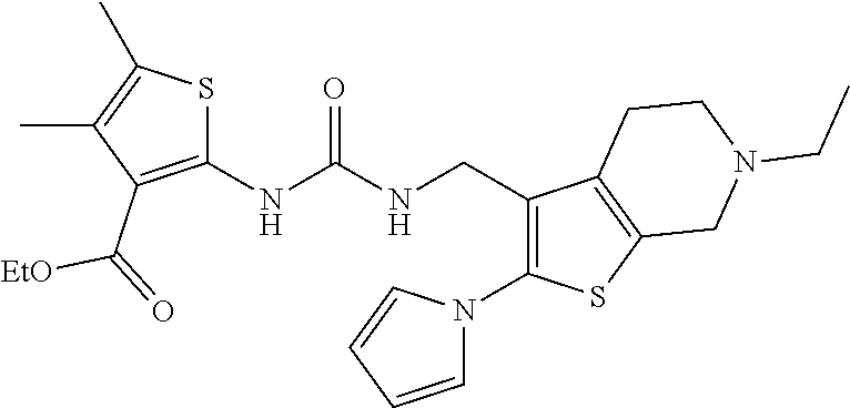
C1(CNC(NC2=C(C(=O)[EtO])C(C)=C(C)S2)=O)=C(N2C=CC=C2)SC2=C1CCN(CC)C2
